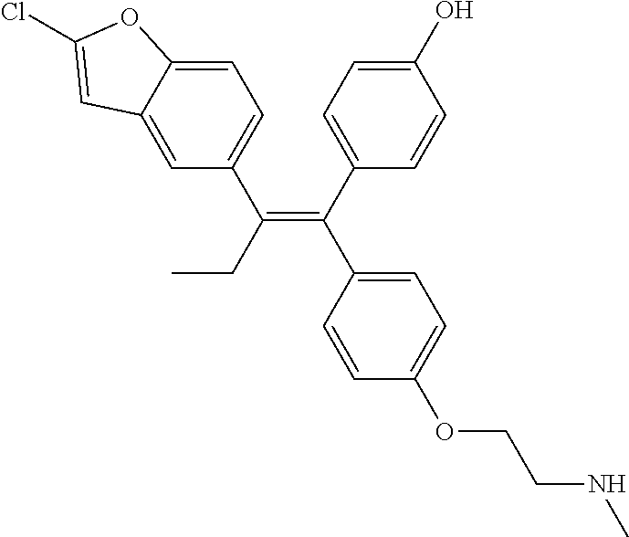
C(=C(CC)C1=CC=C2C(=C1)C=C(Cl)O2)(C1=CC=C(O)C=C1)C1=CC=C(OCCNC)C=C1
